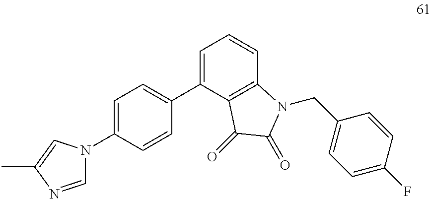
C1=C(N2C=NC(C)=C2)C=CC(C2=CC=CC3=C2C(=O)C(=O)N3CC2=CC=C(F)C=C2)=C1
